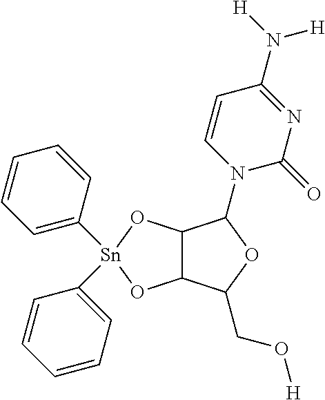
C1=CC([Sn]2(C3=CC=CC=C3)OC3C(O2)C(CO[H])OC3N2C=CC(N([H])[H])=NC2=O)=CC=C1
